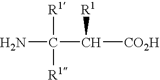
NC(C([CO2H])[R1])([R1])[R1]
